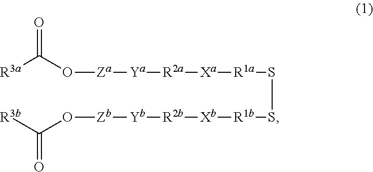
[R3a]C(O[Za][Ya][R2a][Xa][R1a]SS[R1b][Xb][R2b][Yb][Zb]OC([R3b])=O)=O
